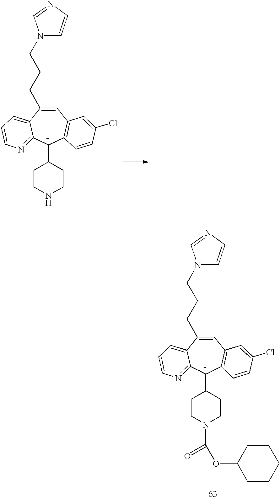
C1=C(CCCN2C=CN=C2)C2=CC=CN=C2[C-](C2CCN(C(OC3CCCCC3)=O)CC2)C2=C1C=C(Cl)C=C2.C1=C(CCCN2C=CN=C2)C2=CC=CN=C2[C-](C2CCNCC2)C2=C1C=C(Cl)C=C2
